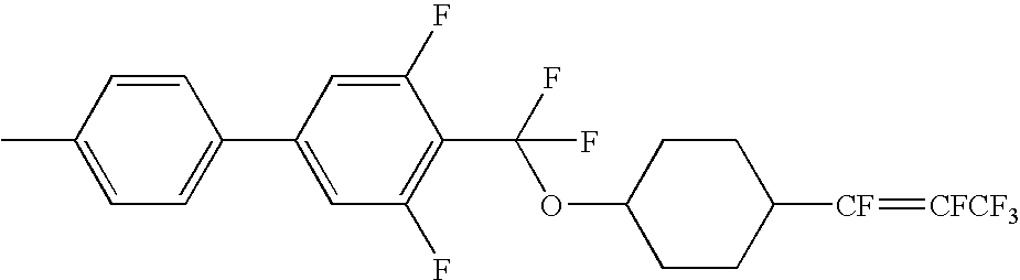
C1(C(OC2CCC([CF]=[CFCF3])CC2)(F)F)=C(F)C=C(C2=CC=C(C)C=C2)C=C1F
